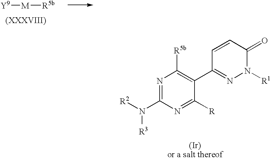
[Y9][M][R5b].N1=C(N([R2])[R3])N=C([R])C(C2=NN([R1])C(=O)C=C2)=C1[R5b]
